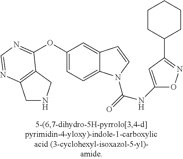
O(C1=CC=C2C(=C1)C=CN2C(=O)NC1=CC(C2CCCCC2)=NO1)C1=NC=NC2=C1CNC2
